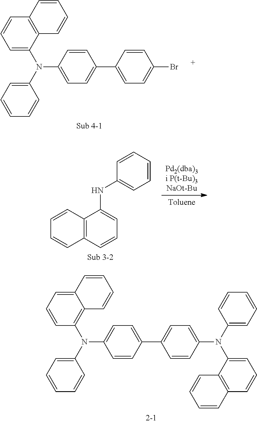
C1=C(N(C2=CC=C(C3=CC=C(Br)C=C3)C=C2)C2=CC=CC=C2)C2=C(C=C1)C=CC=C2.C12=C(C=CC=C1NC1=CC=CC=C1)C=CC=C2.C1=CC=C2C(=C1N(C1=CC=C(C3=CC=C(N(C4=CC=CC5=C4C=CC=C5)C4=CC=CC=C4)C=C3)C=C1)C1=CC=CC=C1)C=CC=C2
